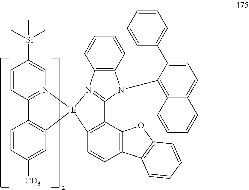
C1=CC2=N(C=C1[Si](C)(C)C)[Ir]1(C3=C2C=CC([CD3])=C3)N2=C(N(C3=C4C(=CC=C3C3=CC=CC=C3)C=CC=C4)C3=C2C=CC=C3)C2=C1C=CC1=C2OC2=C1C=CC=C2
